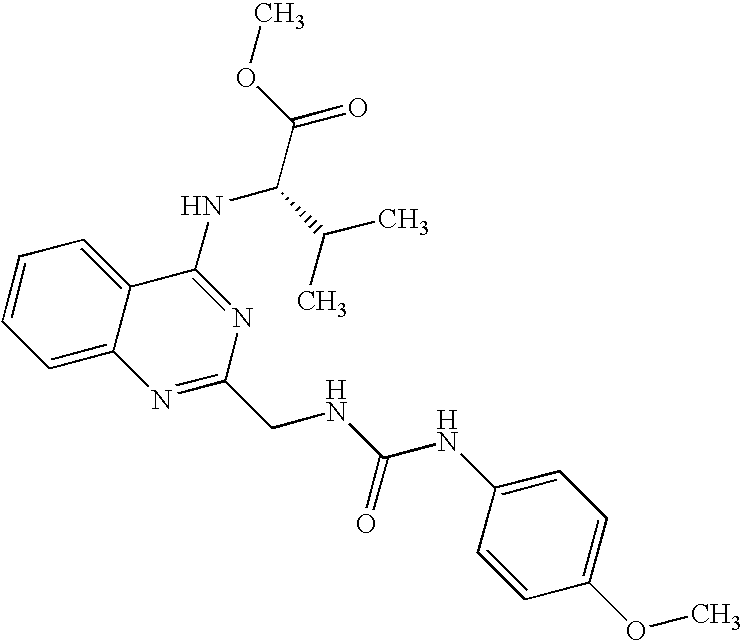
C1=CC=C2C(=C1)C(NC(C(C)C)C(=O)OC)=NC(CNC(NC1=CC=C(OC)C=C1)=O)=N2
